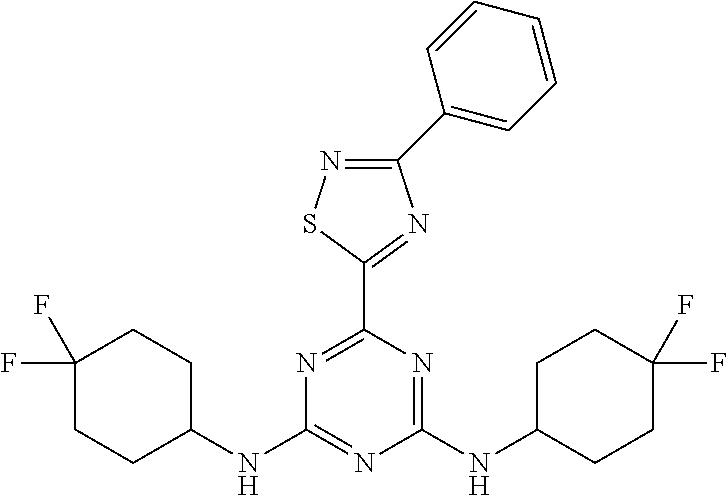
C1(NC2=NC(NC3CCC(F)(F)CC3)=NC(C3=NC(C4=CC=CC=C4)=NS3)=N2)CCC(F)(F)CC1
